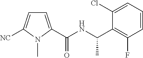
C1=C(C(NC(C2=C(F)C=CC=C2Cl)C)=O)N(C)C([NC])=C1
